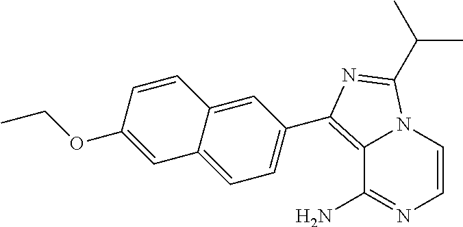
C1=CN2C(=C(C3=CC=C4C(=C3)C=CC(OCC)=C4)N=C2C(C)C)C(N)=N1
